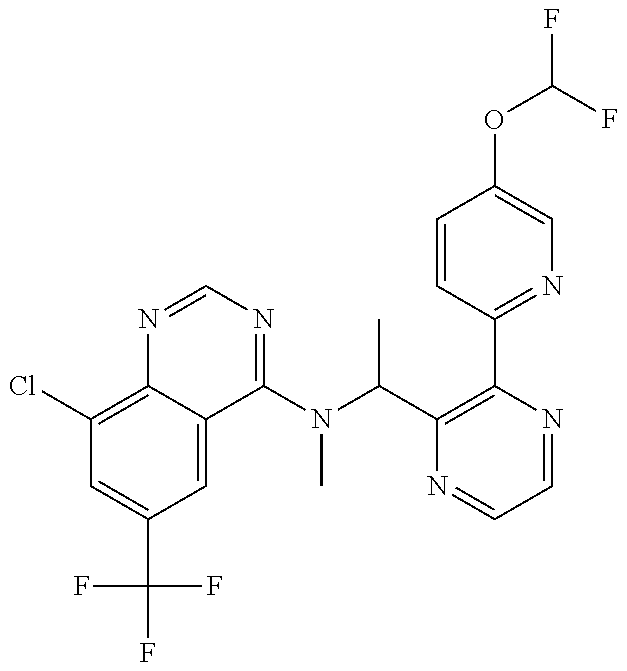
C1(Cl)=C2C(=CC(C(F)(F)F)=C1)C(N(C(C1=C(C3=NC=C(OC(F)F)C=C3)N=CC=N1)C)C)=NC=N2
